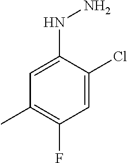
C1=C(NN)C(Cl)=CC(F)=C1C
